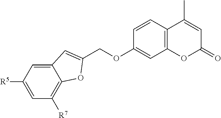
C1=C([R5])C=C2C(=C1[R7])OC(COC1=CC3=C(C=C1)C(C)=CC(=O)O3)=C2
